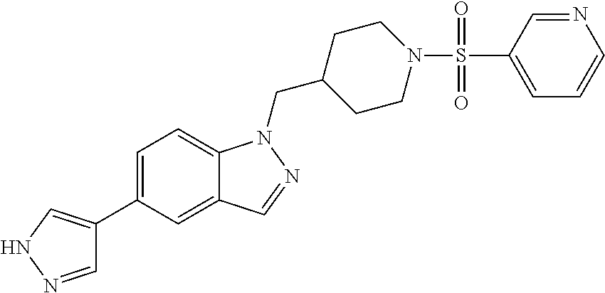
N1N=CC(C2=CC=C3C(=C2)C=NN3CC2CCN(S(C3=CC=CN=C3)(=O)=O)CC2)=C1
